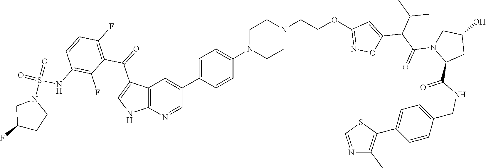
C12=C(N=CC(C3=CC=C(N4CCN(CCOC5=NOC(C(C(C)C)C(N6C(C(NCC7=CC=C(C8=C(C)N=CS8)C=C7)=O)CC(O)C6)=O)=C5)CC4)C=C3)=C1)NC=C2C(=O)C1=C(F)C=CC(NS(N2CC(F)CC2)(=O)=O)=C1F
